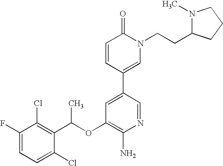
C1(OC(C2=C(Cl)C(F)=CC=C2Cl)C)=C(N)N=CC(C2=CN(CCC3N(C)CCC3)C(=O)C=C2)=C1
